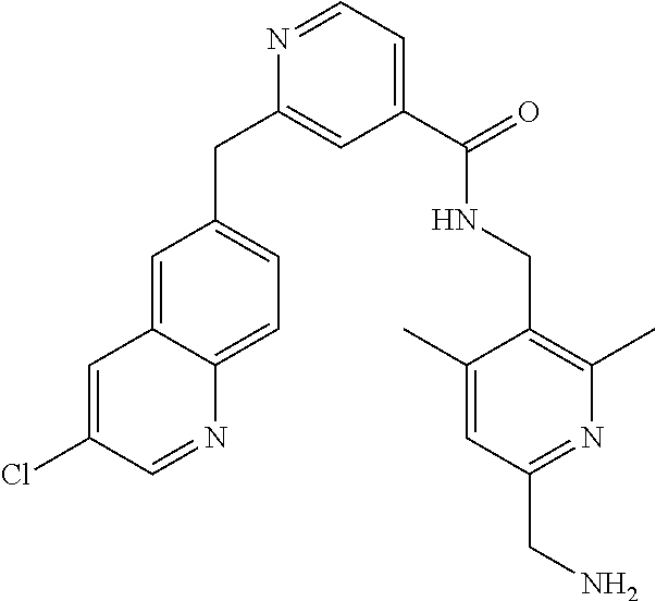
C1=C2C(=CC=C1CC1=CC(C(NCC3=C(C)N=C(CN)C=C3C)=O)=CC=N1)N=CC(Cl)=C2
